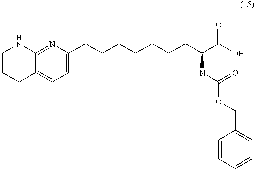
C1CCC2=CC=C(CCCCCCCC(C(O)=O)NC(=O)OCC3=CC=CC=C3)N=C2N1
